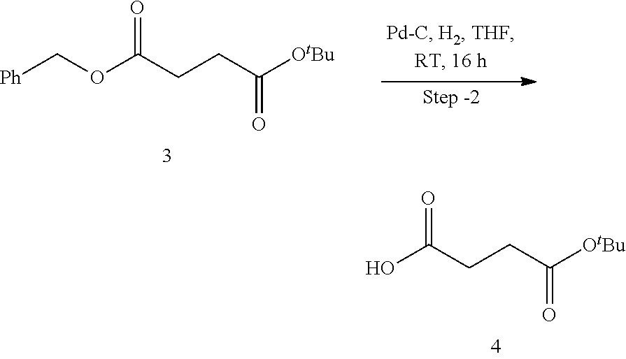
OC(CCC([OtBu])=O)=O.[Ph]COC(CCC([OtBu])=O)=O
